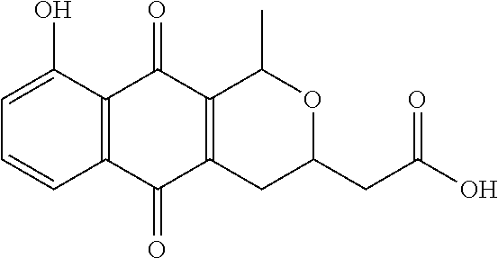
C1=C(O)C2=C(C=C1)C(=O)C1=C(C2=O)C(C)OC(CC(O)=O)C1
